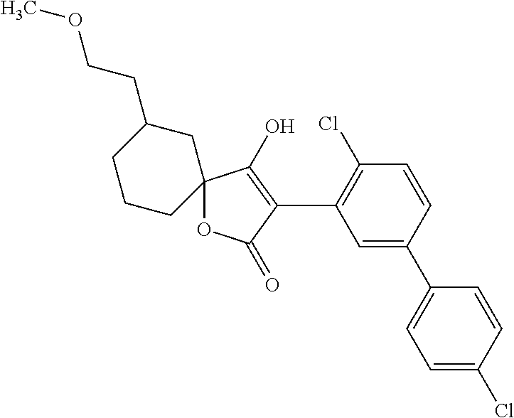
C1=CC(C2=CC=C(Cl)C=C2)=CC(C2=C(O)C3(OC2=O)CC(CCOC)CCC3)=C1Cl
